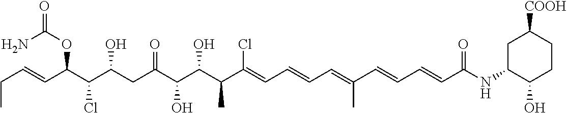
CCC=CC(C(C(CC(C(C(C(C(=CC=CC=C(C=CC=CC(NC1C(O)CCC([COOH])C1)=O)C)Cl)C)O)O)=O)O)Cl)OC(=O)N
